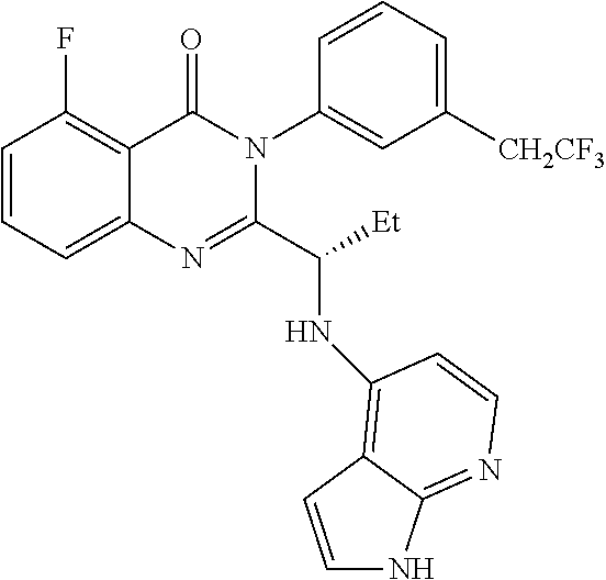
C1=CC=C2C(=C1F)C(=O)N(C1=CC([CH2CF3])=CC=C1)C(C([Et])NC1=C3C(=NC=C1)NC=C3)=N2
